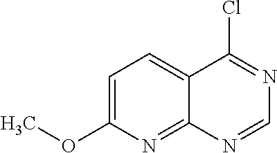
C1=C(OC)N=C2C(=C1)C(Cl)=NC=N2
